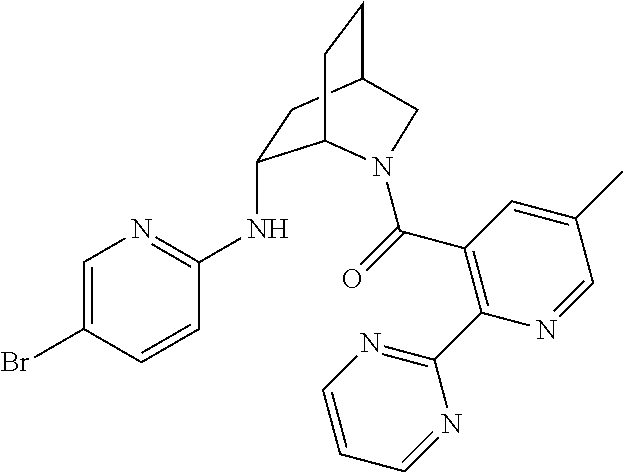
C1(NC2=NC=C(Br)C=C2)CC2CCC1N(C(=O)C1=C(C3=NC=CC=N3)N=CC(C)=C1)C2
